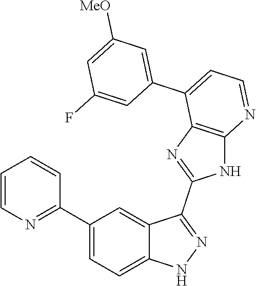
C1=CN=C(C2=CC=C3C(=C2)C(C2=NC4=C(N2)N=CC=C4C2=CC([MeO])=CC(F)=C2)=NN3)C=C1
